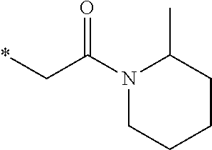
C1CCCN(C(C*)=O)C1C
